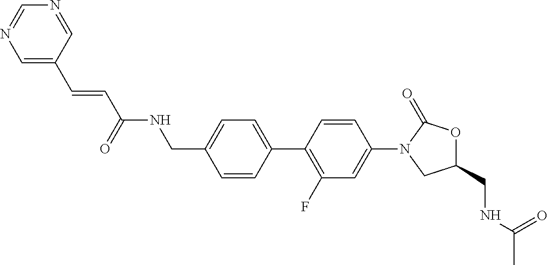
C1(CNC(C)=O)OC(=O)N(C2=CC(F)=C(C3=CC=C(CNC(C=CC4=CN=CN=C4)=O)C=C3)C=C2)C1
